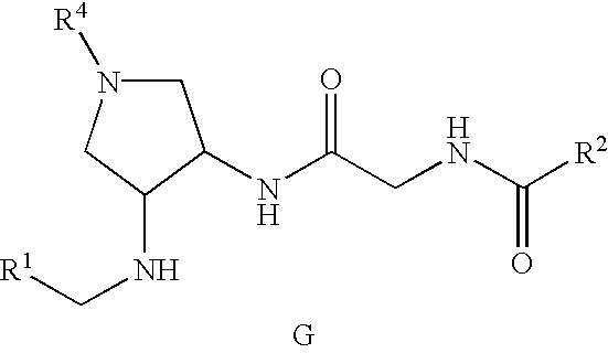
[G].N(C(CNC([R2])=O)=O)C1CN([R4])CC1NC[R1]
